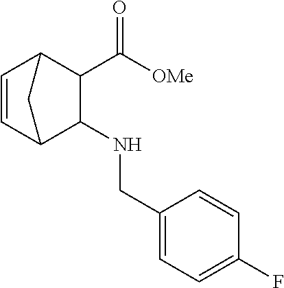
[OMe]C(C1C2C=CC(C1NCC1=CC=C(F)C=C1)C2)=O
